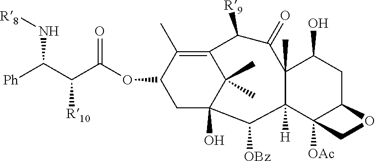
C12=C(C)C(OC(C(C([Ph])N[R8])[R10])=O)CC(O)(C1(C)C)C([OBz])C1([H])C(C)(C(=O)C2[R9])C(O)CC2C1([OAc])CO2
